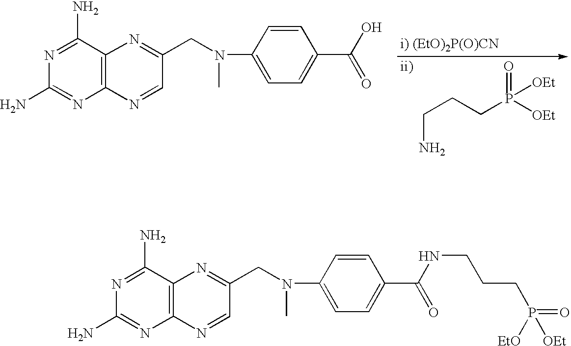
N1=C(N)C2=C(N=C1N)N=CC(CN(C)C1=CC=C(C(=O)O)C=C1)=N2.C(CCP([OEt])(=O)[OEt])N.N1=C(N)C2=C(N=C1N)N=CC(CN(C)C1=CC=C(C(=O)NCCCP(=O)([EtO])[OEt])C=C1)=N2
